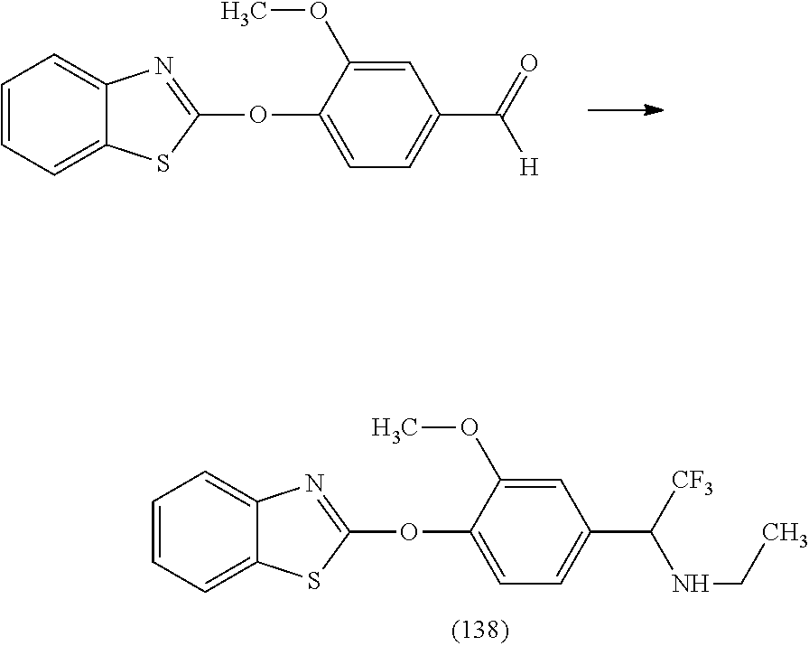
C1=CC=C2C(=C1)N=C(OC1=CC=C(C([H])=O)C=C1OC)S2.C1=CC=C2C(=C1)N=C(OC1=CC=C(C(NCC)[CF3])C=C1OC)S2
